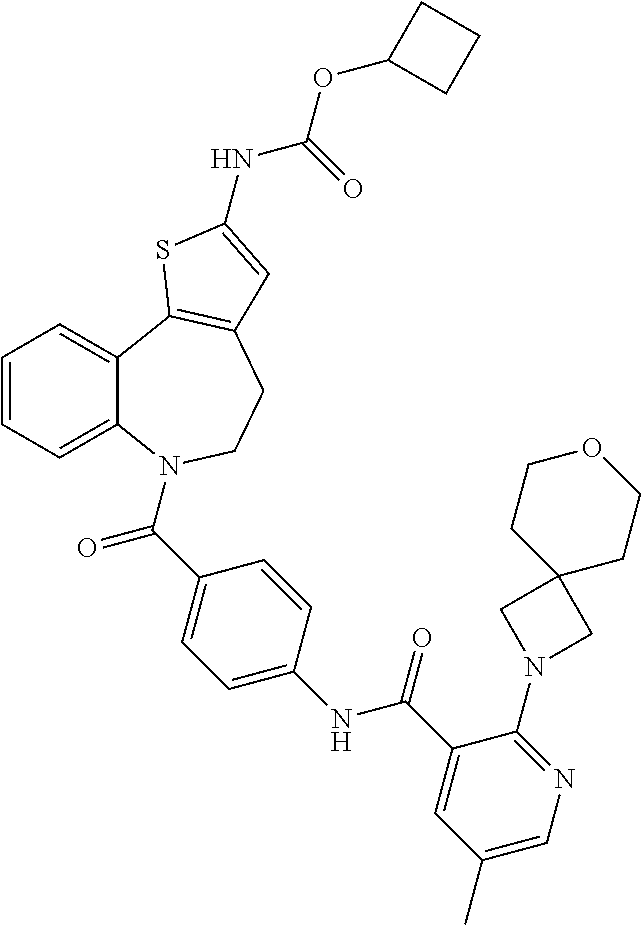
C1=CC=C2C(=C1)C1=C(CCN2C(=O)C2=CC=C(NC(=O)C3=CC(C)=CN=C3N3CC4(C3)CCOCC4)C=C2)C=C(NC(=O)OC2CCC2)S1
